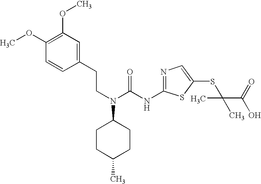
C(CN(C(NC1=NC=C(SC(C(O)=O)(C)C)S1)=O)C1CCC(C)CC1)C1=CC(OC)=C(OC)C=C1
